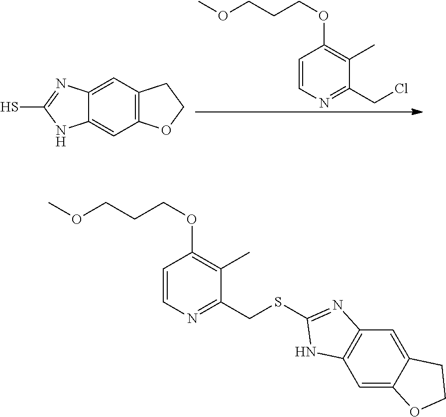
C1=CN=C(CCl)C(C)=C1OCCCOC.C12=C(C=C3C(=C1)NC(S)=N3)CCO2.C1=CN=C(CSC2=NC3=C(C=C4C(=C3)CCO4)N2)C(C)=C1OCCCOC
